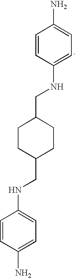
C1=CC(N)=CC=C1NCC1CCC(CNC2=CC=C(N)C=C2)CC1
